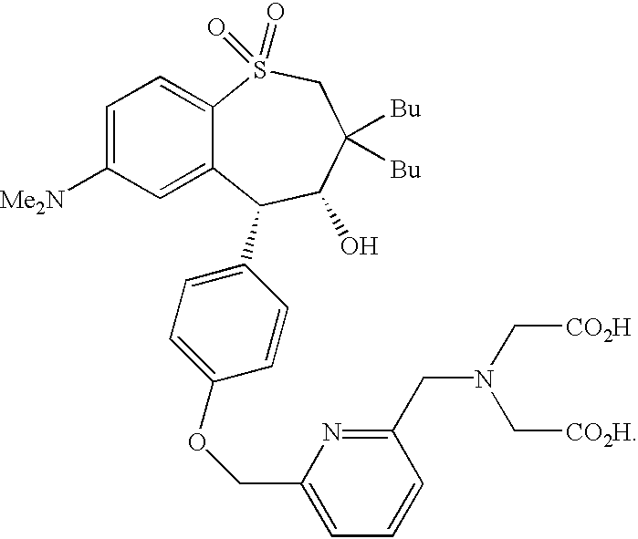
C12=CC=C([Me2N])C=C1C(C1=CC=C(OCC3=CC=CC(CN(C[CO2H])C[CO2H])=N3)C=C1)C(O)C([Bu])([Bu])CS2(=O)=O
